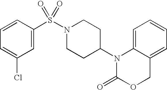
C1=C2C(=CC=C1)COC(=O)N2C1CCN(S(=O)(=O)C2=CC(Cl)=CC=C2)CC1
